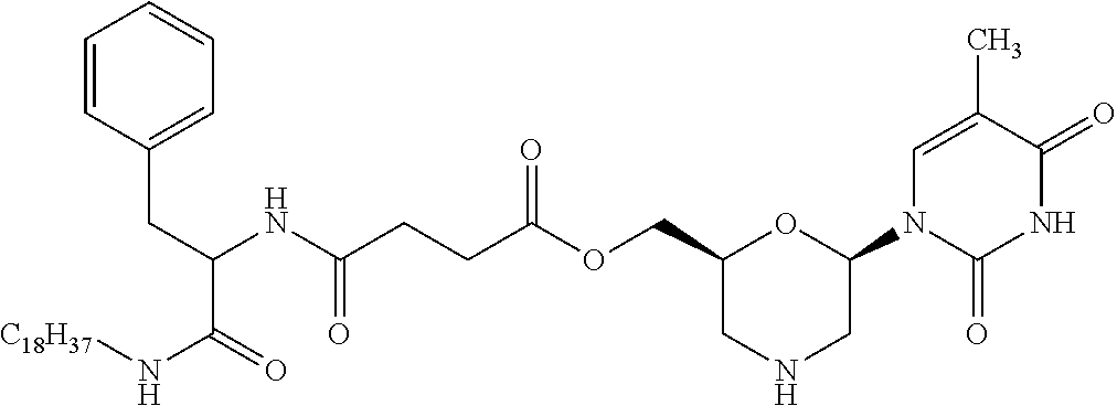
C1=C(C)C(=O)NC(=O)N1C1CNCC(COC(CCC(NC(CC2=CC=CC=C2)C(N[C18H37])=O)=O)=O)O1
